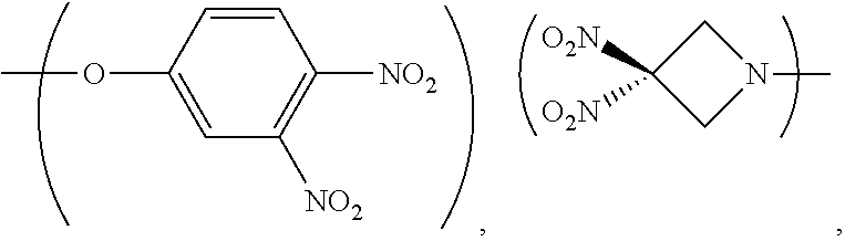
COC1=CC([NO2])=C([NO2])C=C1.C1([O2N])([O2N])CN(C)C1
